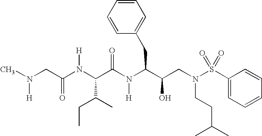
C(C(N(C(C(CN(S(C1=CC=CC=C1)(=O)=O)CCC(C)C)O)CC1=CC=CC=C1)[H])=O)(N(C(CN(C)[H])=O)[H])C(CC)C
